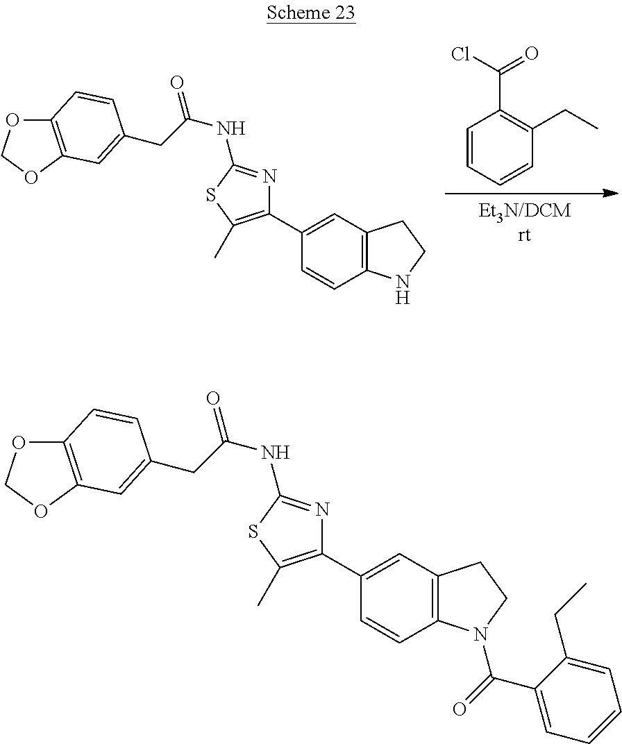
C12=C(C=C(C3=C(C)SC(NC(CC4=CC5=C(OCO5)C=C4)=O)=N3)C=C1)CCN2.C1=CC=CC(CC)=C1C(=O)Cl.C12=C(C=C(C3=C(C)SC(NC(CC4=CC5=C(OCO5)C=C4)=O)=N3)C=C1)CCN2C(C1=CC=CC=C1CC)=O
